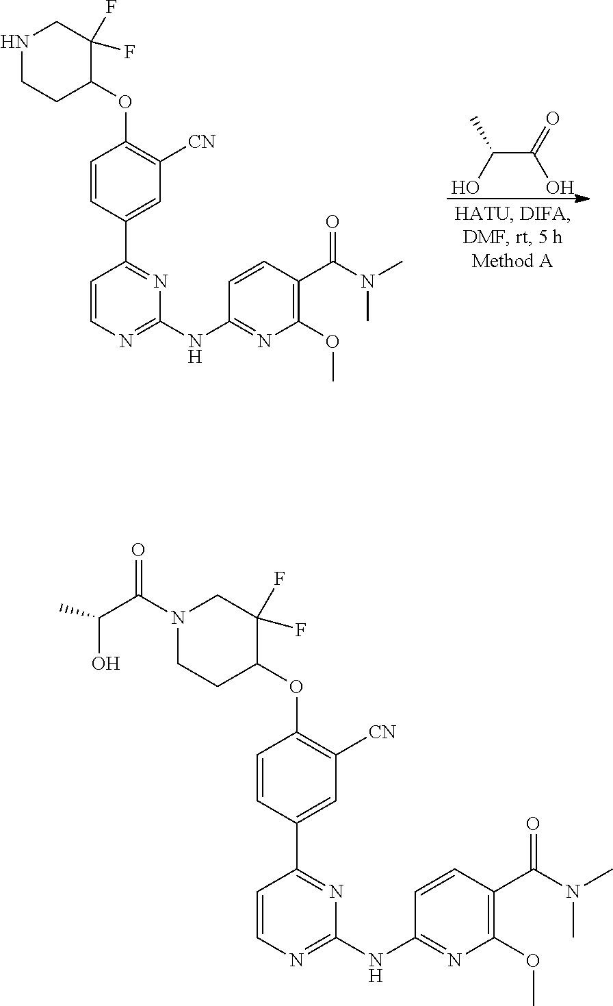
C1=CC(C2=NC(NC3=NC(OC)=C(C(=O)N(C)C)C=C3)=NC=C2)=CC([CN])=C1OC1C(F)(F)CNCC1.C(C(=O)O)(C)O.C1=CC(C2=NC(NC3=NC(OC)=C(C(=O)N(C)C)C=C3)=NC=C2)=CC([CN])=C1OC1C(F)(F)CN(C(=O)C(O)C)CC1
